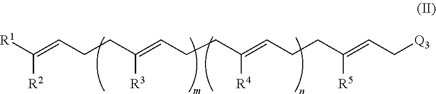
[R1]C(=CCCC(=CCCC(=CCCC(=CC[Q3])[R5])[R4])[R3])[R2]
